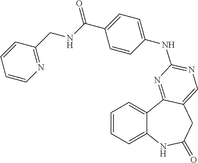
C1=CC=C2C(=C1)C1=NC(NC3=CC=C(C(=O)NCC4=NC=CC=C4)C=C3)=NC=C1CC(=O)N2
